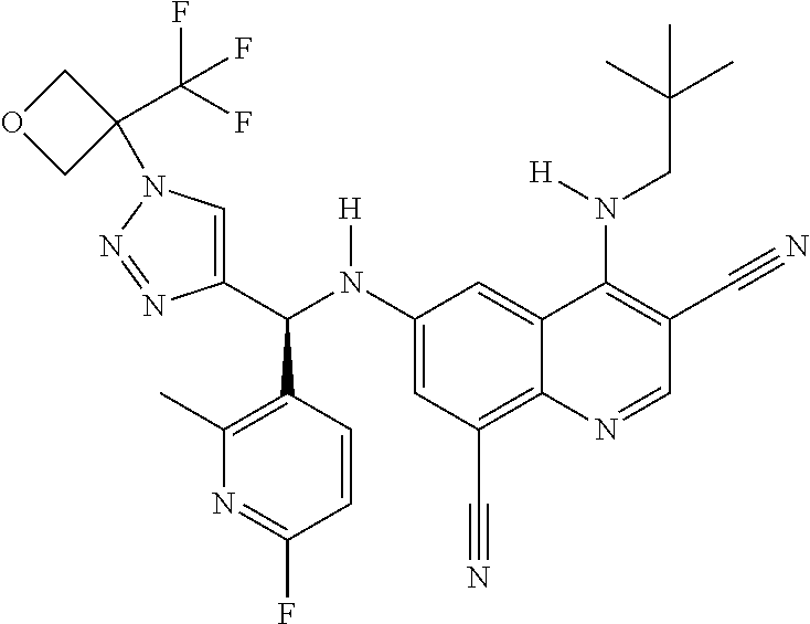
C1(N(C(C2=CN(C3(C(F)(F)F)COC3)N=N2)C2=C(C)N=C(F)C=C2)[H])=CC(C#N)=C2C(=C1)C(N(CC(C)(C)C)[H])=C(C#N)C=N2
